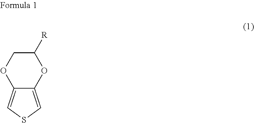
C12=CSC=C1OC([R])CO2
